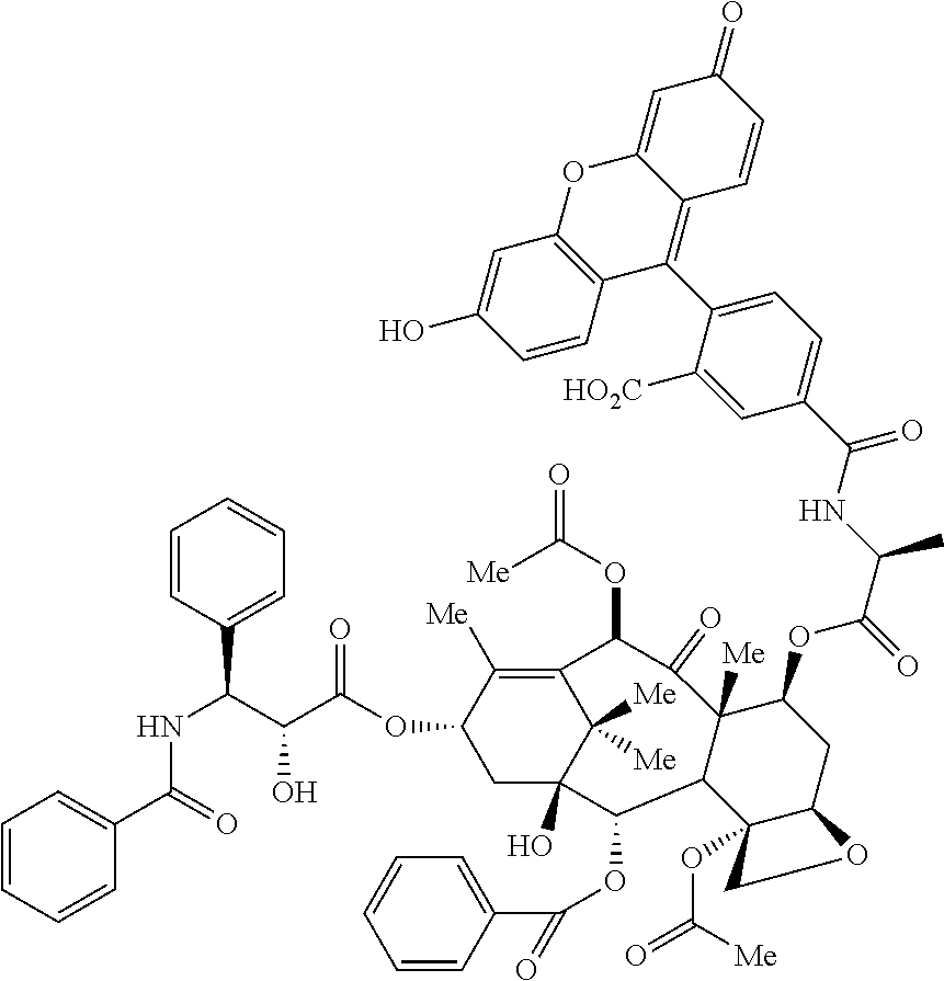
C1=CC(C(C(C(OC2CC3(O)C([Me])([Me])C(=C2[Me])C(OC([Me])=O)C(=O)C2([Me])C(OC(=O)C(C)NC(=O)C4=CC=C(C5=C6C(=CC(=O)C=C6)OC6=C5C=CC(O)=C6)C([HO2C])=C4)CC4C(OC([Me])=O)(C2C3OC(C2=CC=CC=C2)=O)CO4)=O)O)NC(C2=CC=CC=C2)=O)=CC=C1
